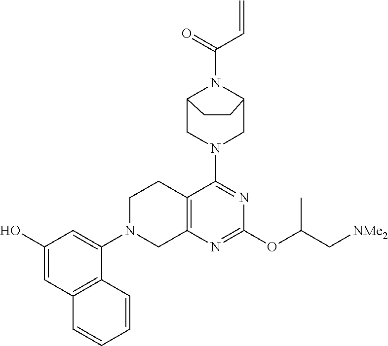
C1(O)=CC2=C(C(N3CC4=C(CC3)C(N3CC5N(C(C=C)=O)C(C3)CC5)=NC(OC(C[NMe2])C)=N4)=C1)C=CC=C2
